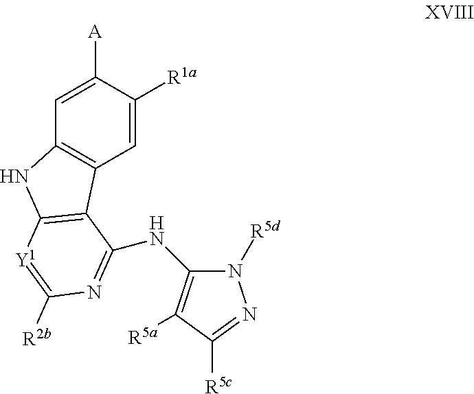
C1=C([A])C([R1a])=CC2=C1NC1=C2C(NC2=C([R5a])C([R5c])=NN2[R5d])=NC([R2b])=[Y1]1
